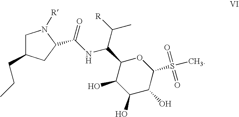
C1C(CCC)CC(C(=O)NC(C([R])C)C2C(O)C(O)C(O)C(S(=O)(=O)C)O2)N1[R]
